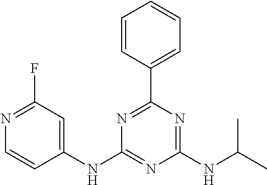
C1(NC2=CC(F)=NC=C2)=NC(NC(C)C)=NC(C2=CC=CC=C2)=N1
